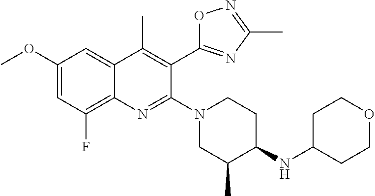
C1(OC)=CC(F)=C2C(=C1)C(C)=C(C1=NC(C)=NO1)C(N1CCC(NC3CCOCC3)C(C)C1)=N2
